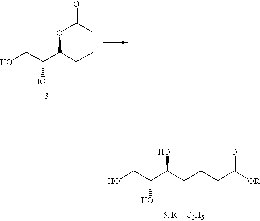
O1C(C(CO)O)CCCC1=O.OCC(C(CCCC([OR])=O)O)O
